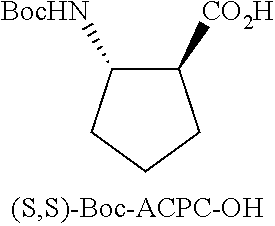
C1([CO2H])C([BocHN])CCC1
